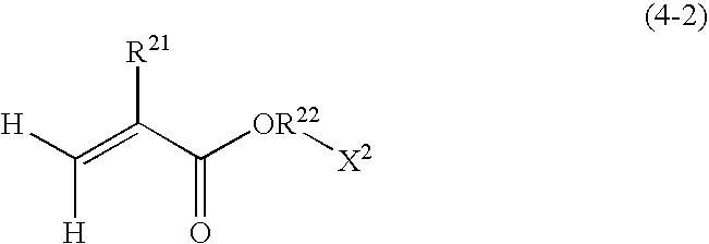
[H]C(=C(C([OR22][X2])=O)[R21])[H]
